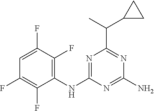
C1(NC2=NC(C(C3CC3)C)=NC(N)=N2)=C(F)C(F)=CC(F)=C1F
